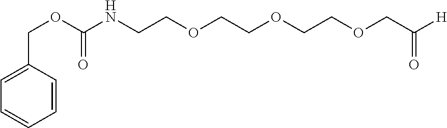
C1=CC(COC(NCCOCCOCCOCC(=O)[H])=O)=CC=C1
